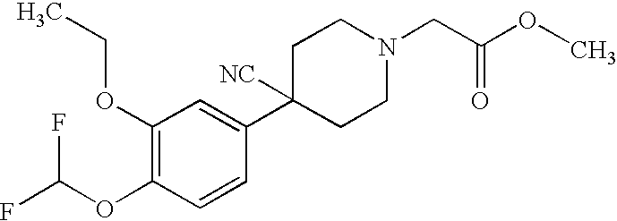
C1(OCC)=C(OC(F)F)C=CC(C2([NC])CCN(CC(OC)=O)CC2)=C1
